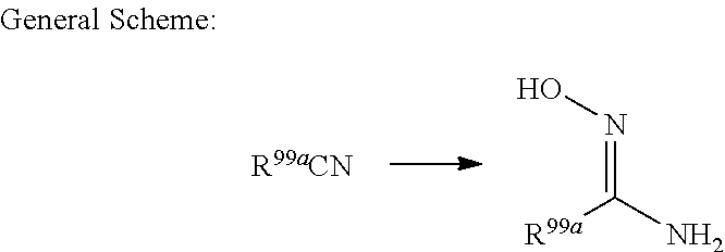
ON=C(N)[R99a]
